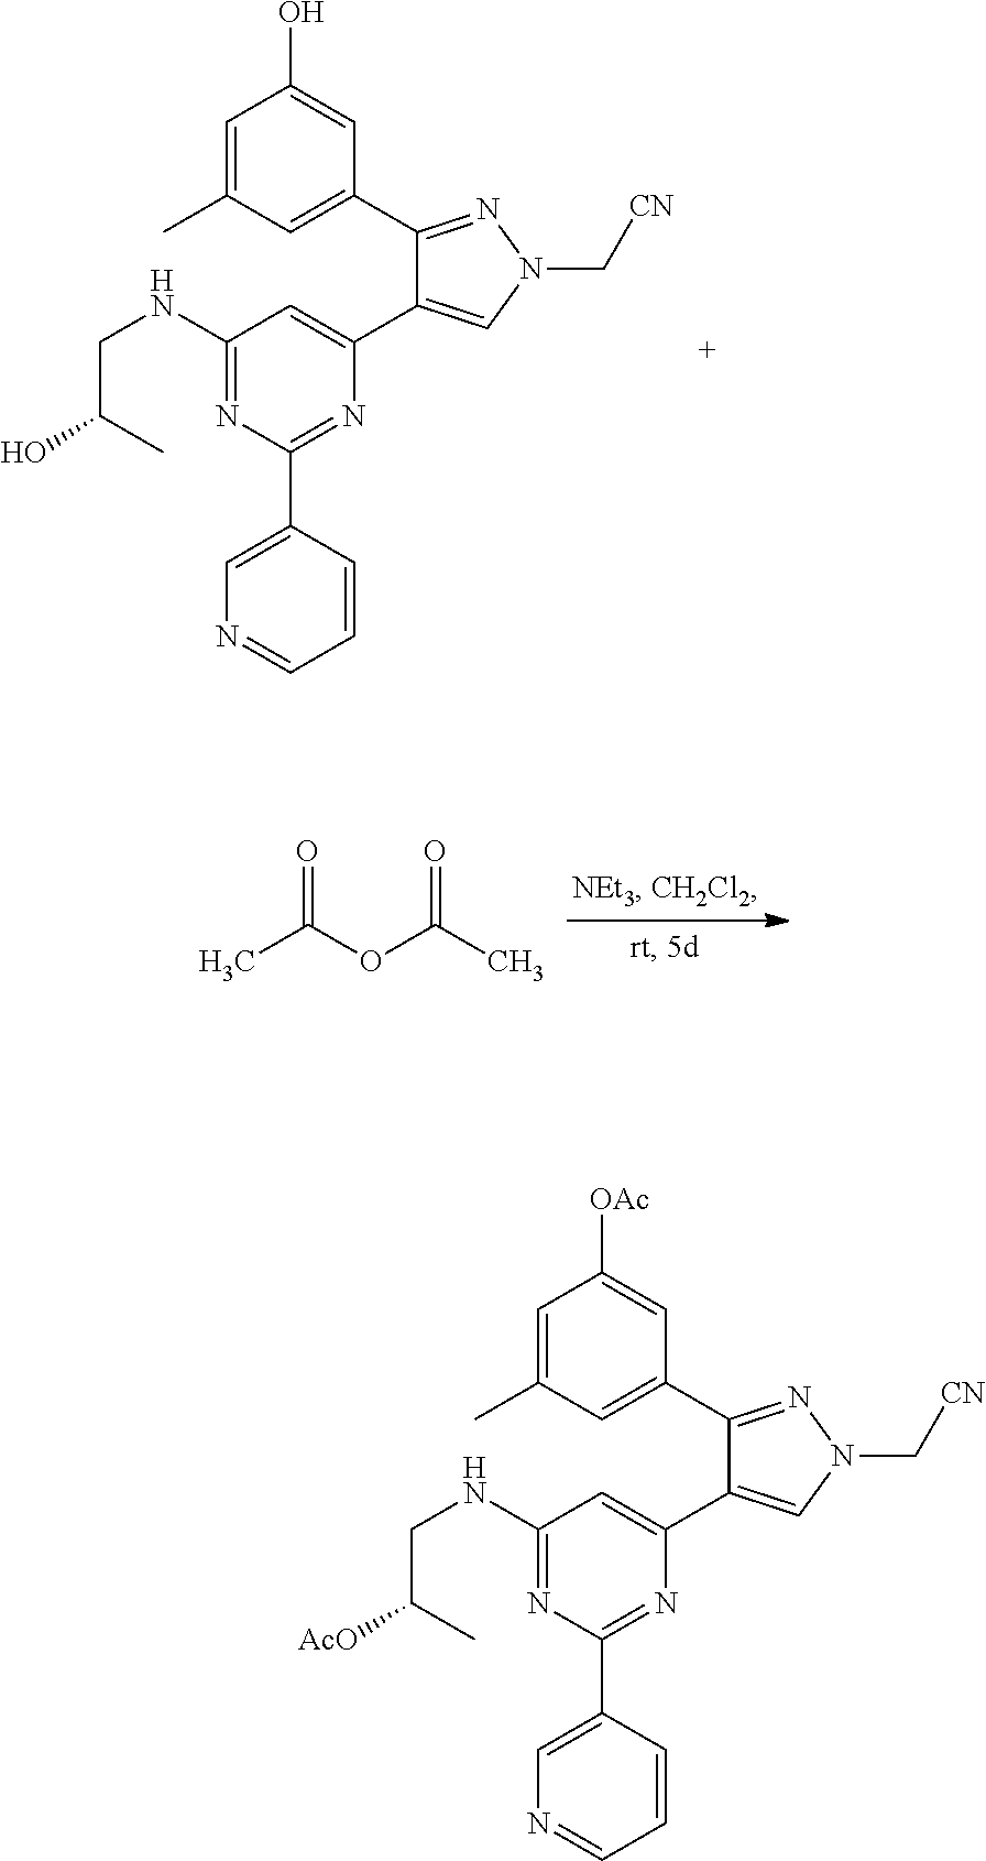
C1=C(C)C=C(C2=NN(C[CN])C=C2C2=CC(NCC(C)O)=NC(C3=CN=CC=C3)=N2)C=C1O.CC(OC(C)=O)=O.C1=C(C)C=C(C2=NN(C[CN])C=C2C2=CC(NCC(C)[AcO])=NC(C3=CN=CC=C3)=N2)C=C1[OAc]
